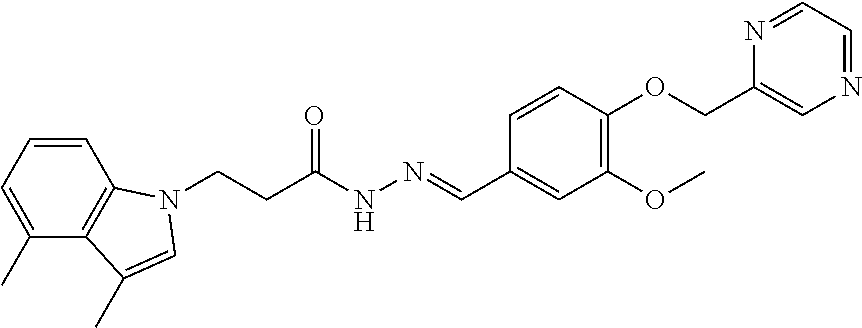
C1=CC=C(C)C2=C1N(CCC(NN=CC1=CC(OC)=C(OCC3=CN=CC=N3)C=C1)=O)C=C2C
